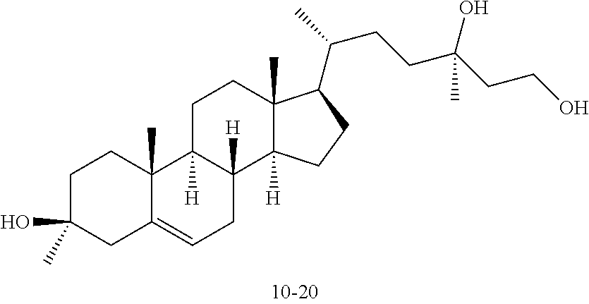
C1C(O)(C)CC2=CCC3([H])C([H])(C2(C)C1)CCC1(C)C3([H])CCC1C(CCC(O)(CCO)C)C
